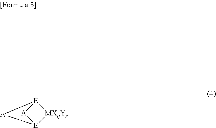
[E]12[MXqYr][E]([A]1)[A]2
